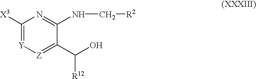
C1([X3])=[Y][Z]=C(C(O)[R12])C(NC[R2])=N1
